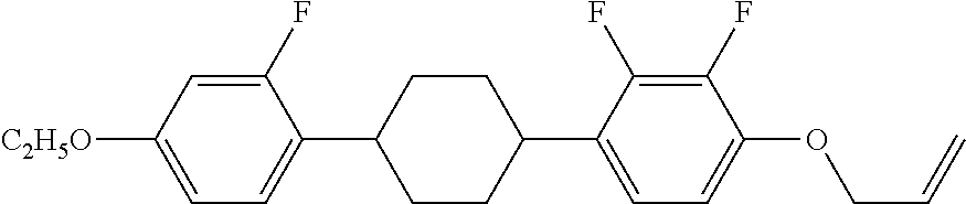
C1(F)=CC([C2H5O])=CC=C1C1CCC(C2=CC=C(OCC=C)C(F)=C2F)CC1
